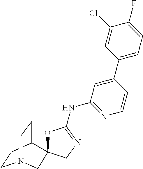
C1CC2CCN1CC21OC(NC2=NC=CC(C3=CC=C(F)C(Cl)=C3)=C2)=NC1
